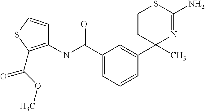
C1CC(C2=CC(C(NC3=C(C(=O)OC)SC=C3)=O)=CC=C2)(C)N=C(N)S1
